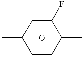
C1(C)CCC(C)C(F)C1.O
